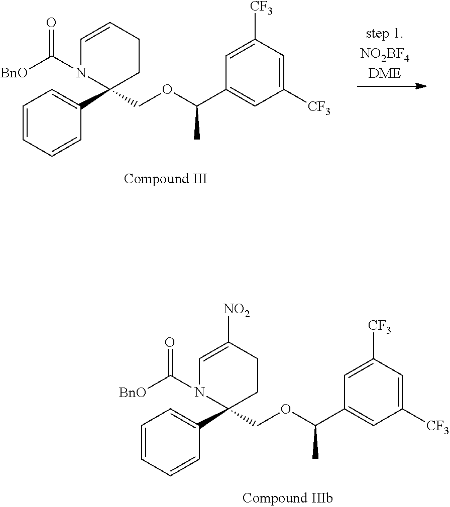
C1=CC=CC(C2(COC(C3=CC([CF3])=CC([CF3])=C3)C)CCC=CN2C([BnO])=O)=C1.C1=CC=CC(C2(COC(C3=CC([CF3])=CC([CF3])=C3)C)CCC([NO2])=CN2C([BnO])=O)=C1
